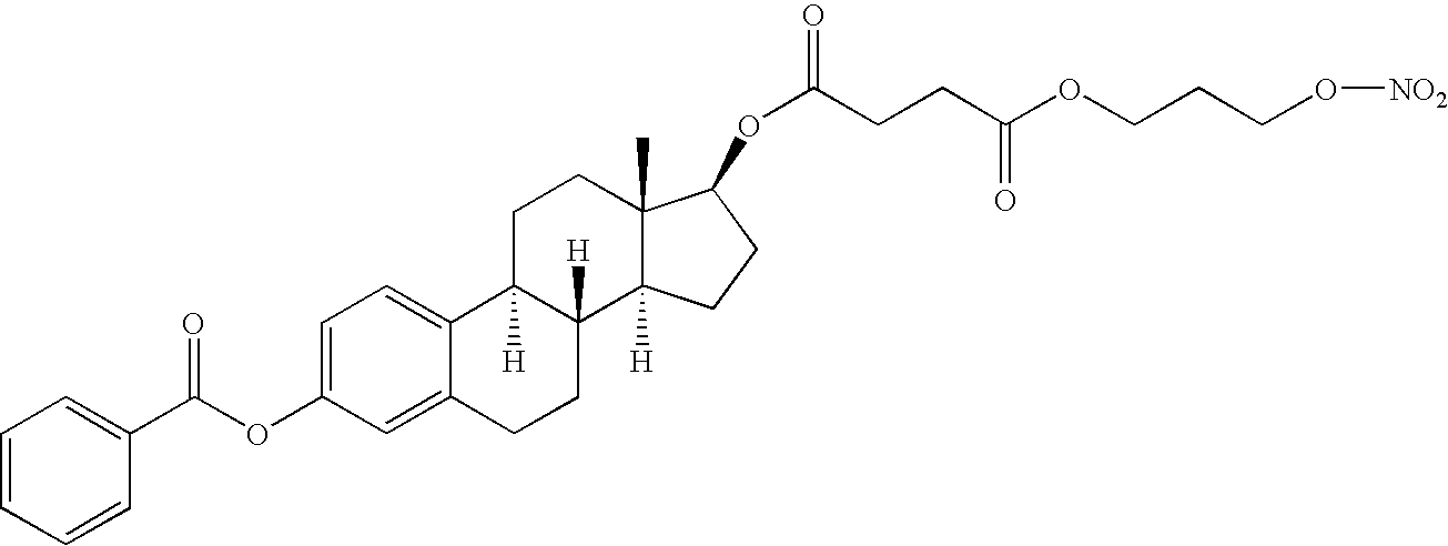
C1=C2C(=CC=C1OC(C1=CC=CC=C1)=O)C1([H])C([H])(CC2)C2([H])C(C)(CC1)C(OC(CCC(OCCCO[NO2])=O)=O)CC2
